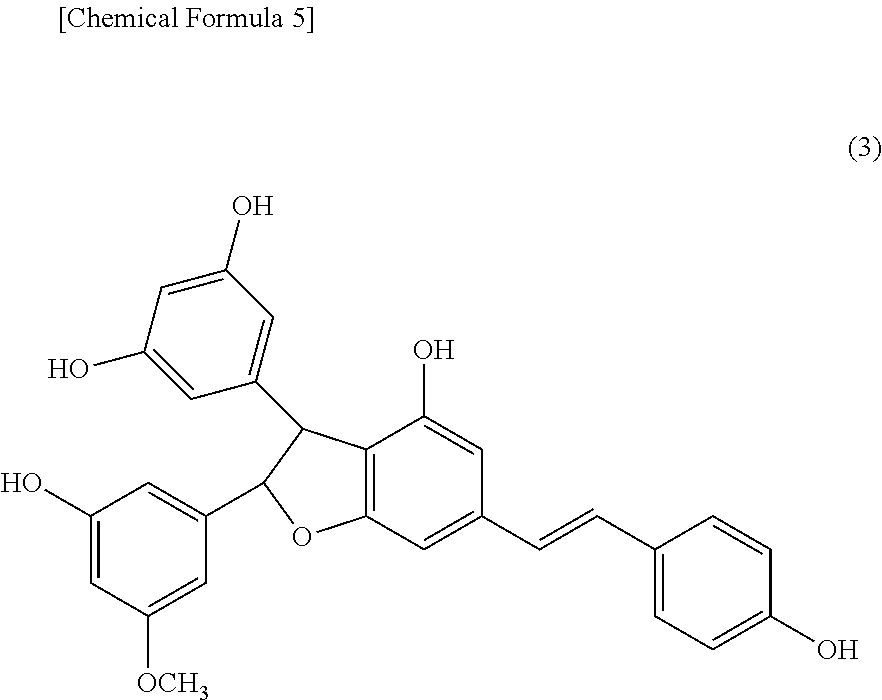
C12=C(C=C(C=CC3=CC=C(O)C=C3)C=C1O)OC(C1=CC(O)=CC([OCH3])=C1)C2C1=CC(O)=CC(O)=C1
